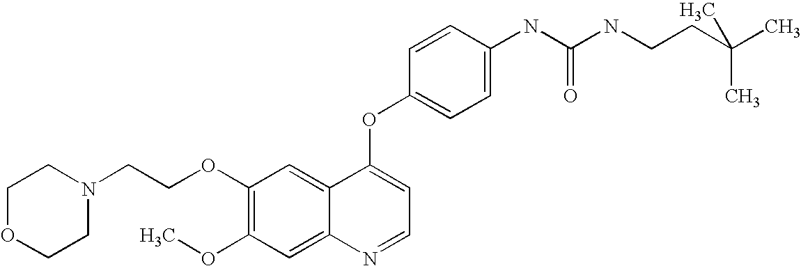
C1=CC(OC2=CC=NC3=CC(OC)=C(OCCN4CCOCC4)C=C23)=CC=C1NC(NCCC(C)(C)C)=O
